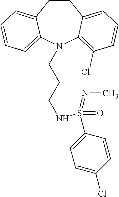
C1CC2=CC=CC(Cl)=C2N(CCCNS(C2=CC=C(Cl)C=C2)(=O)=NC)C2=CC=CC=C12
